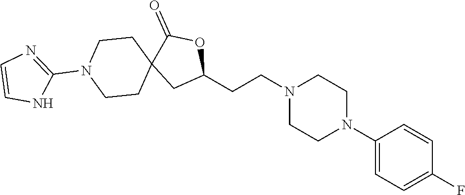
C1(N2CCN(CCC3OC(=O)C4(C3)CCN(C3=NC=CN3)CC4)CC2)=CC=C(F)C=C1
